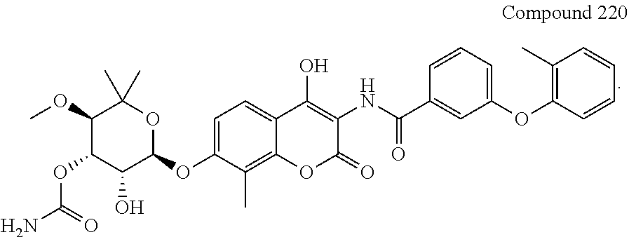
C1=CC=CC(OC2=CC=CC(C(=O)NC3=C(O)C4=CC=C(OC5OC(C)(C)C(OC)C(OC(N)=O)C5O)C(C)=C4OC3=O)=C2)=C1C
